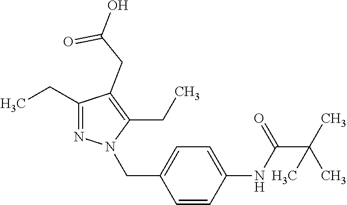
C1(CC)=NN(CC2=CC=C(NC(C(C)(C)C)=O)C=C2)C(CC)=C1CC(=O)O
